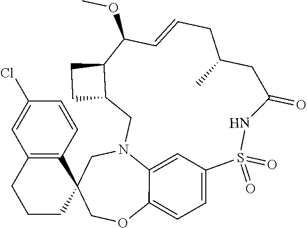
C1CC2(C3=C(C1)C=C(Cl)C=C3)COC1=CC=C3C=C1N(C2)CC1C(CC1)C(OC)C=CCC(C)CC(=O)NS3(=O)=O
